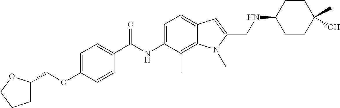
C1=C(OCC2CCCO2)C=CC(C(NC2=CC=C3C(=C2C)N(C)C(CNC2CCC(C)(O)CC2)=C3)=O)=C1
